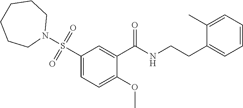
C1(S(N2CCCCCC2)(=O)=O)=CC=C(OC)C(C(NCCC2=CC=CC=C2C)=O)=C1
